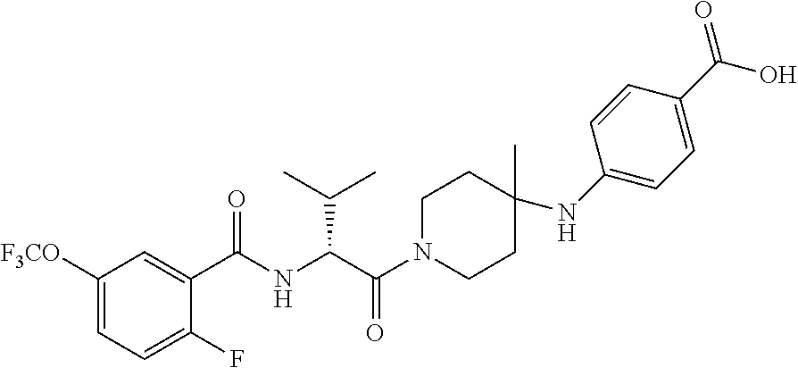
N(C(C(N1CCC(C)(NC2=CC=C(C(O)=O)C=C2)CC1)=O)C(C)C)C(C1=CC([F3CO])=CC=C1F)=O
